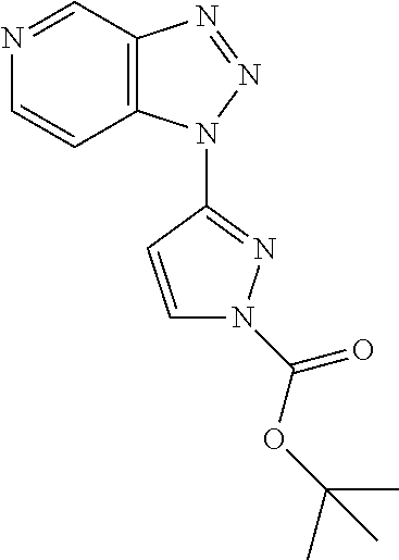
N1=CC2=C(C=C1)N(C1=NN(C(OC(C)(C)C)=O)C=C1)N=N2
